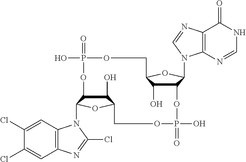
C1(O)C2C(N3C4=C(C=C(Cl)C(Cl)=C4)N=C3Cl)OC1COP(=O)(O)OC1C(O)C(OC1N1C3=C(C(=O)NC=N3)N=C1)COP(=O)(O)O2
